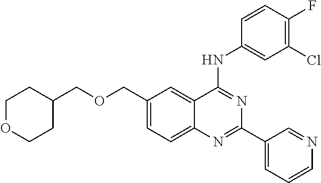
C1(COCC2CCOCC2)=CC=C2C(=C1)C(NC1=CC(Cl)=C(F)C=C1)=NC(C1=CC=CN=C1)=N2
